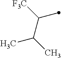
C(C(C)C)([F3C])C
